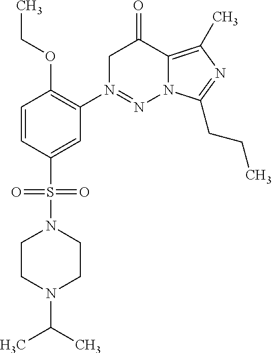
C1=CC(S(=O)(=O)N2CCN(C(C)C)CC2)=CC(N2=NN3C(=C(C)N=C3CCC)C(=O)C2)=C1OCC
